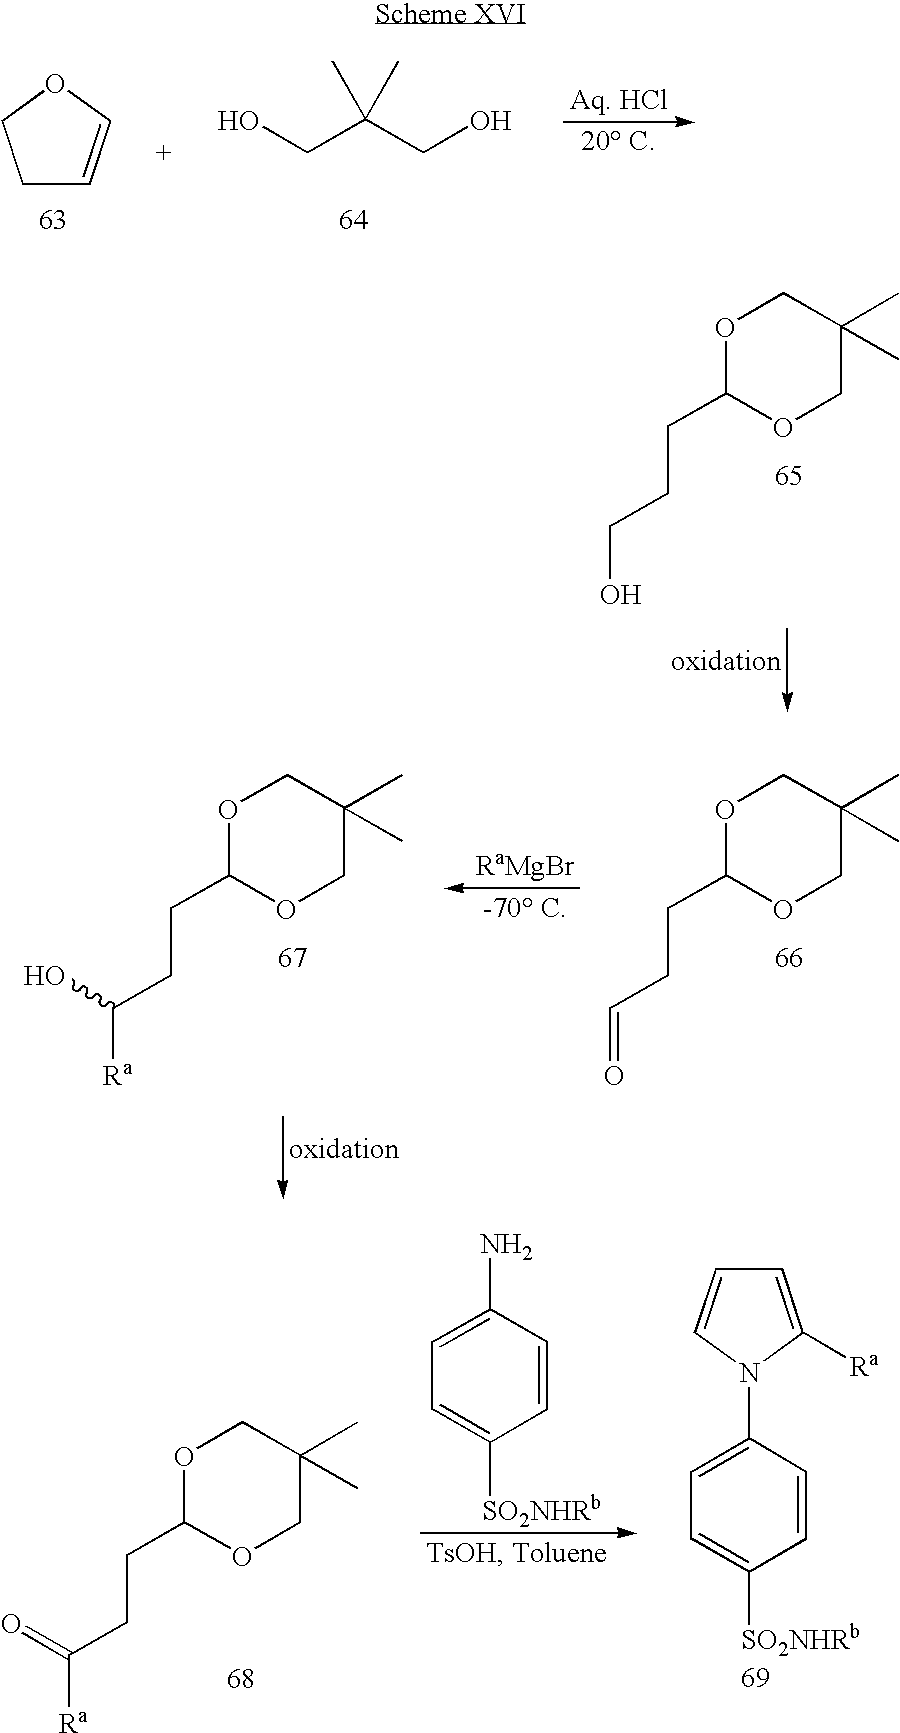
O1C(CCC=O)OCC(C)(C)C1.[RaMgBr].O1C(CCC([Ra])O)OCC(C)(C)C1.O1C(CCC([Ra])=O)OCC(C)(C)C1.C1(N)=CC=C([SO2NHRb])C=C1.C1=CC(N2C=CC=C2[Ra])=CC=C1[SO2NHRb].C1C=COC1.C(C(CO)(C)C)O.O1C(CCCO)OCC(C)(C)C1
